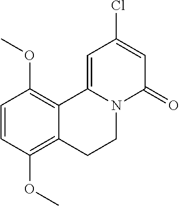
C1=CC(OC)=C2C(=C1OC)C1=CC(Cl)=CC(=O)N1CC2
